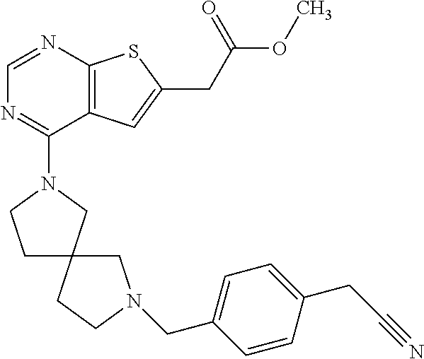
C1=NC2=C(C(N3CCC4(C3)CCN(CC3=CC=C(CC#N)C=C3)C4)=N1)C=C(CC(=O)OC)S2
